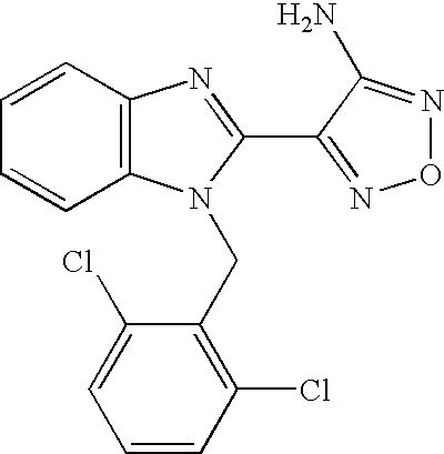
C1=CC2=C(C=C1)N(CC1=C(Cl)C=CC=C1Cl)C(C1=NON=C1N)=N2
